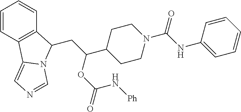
C1=CC2=C(C=C1)C(CC(C1CCN(C(=O)NC3=CC=CC=C3)CC1)OC(=O)N[Ph])N1C2=CN=C1
